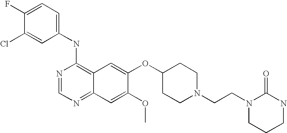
C1(NC2=C3C(=NC=N2)C=C(OC)C(OC2CCN(CCN4CCCNC4=O)CC2)=C3)=CC=C(F)C(Cl)=C1
